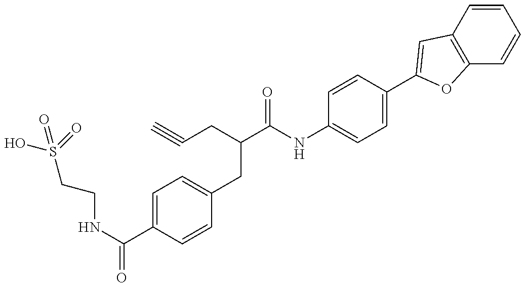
N(C(=O)C1=CC=C(CC(C(NC2=CC=C(C3=CC4=C(C=CC=C4)O3)C=C2)=O)CC#C)C=C1)CCS(=O)(=O)O
